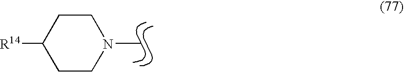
C1CN(C)CCC1[R14]
